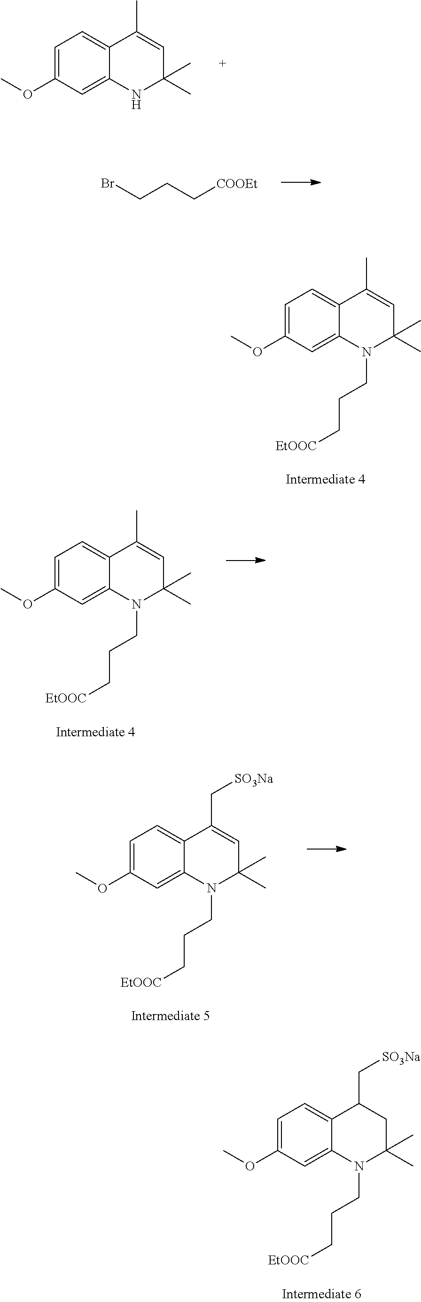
C1=C(OC)C=C2C(=C1)C(C)=CC(C)(C)N2CCC[EtOOC].C1=C(OC)C=C2C(=C1)C(C[SO3Na])CC(C)(C)N2CCC[EtOOC].C1=C(OC)C=C2C(=C1)C(C)=CC(C)(C)N2.BrCCC[COOEt].C1=C(OC)C=C2C(=C1)C(C)=CC(C)(C)N2CCC[EtOOC].C1=C(OC)C=C2C(=C1)C(C[SO3Na])=CC(C)(C)N2CCC[EtOOC]
